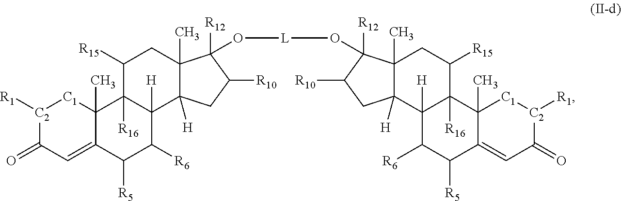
C12(C)C([H])(C3([H])C([R16])(C([R15])C1)C1(C)C(=CC(=O)[C2]([R1])[C1]1)C([R5])C3[R6])CC([R10])C2([R12])O[L]OC1([R12])C2(C)C([H])(C3([H])C([R16])(C([R15])C2)C2(C)C(=CC(=O)[C2]([R1])[C1]2)C([R5])C3[R6])CC1[R10]
